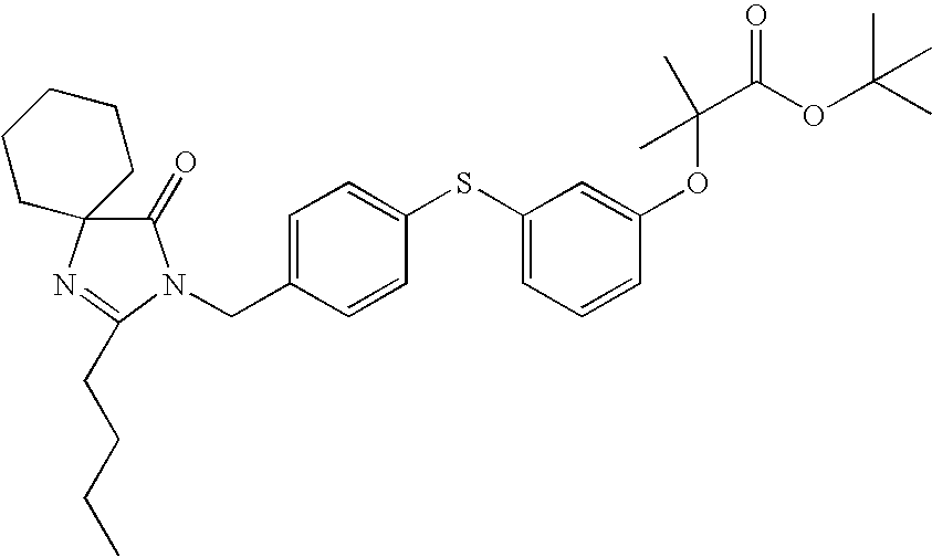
C1(=O)N(CC2=CC=C(SC3=CC=CC(OC(C)(C)C(OC(C)(C)C)=O)=C3)C=C2)C(CCCC)=NC12CCCCC2
